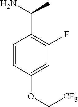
C1=CC(OC[CF3])=CC(F)=C1C(N)C
